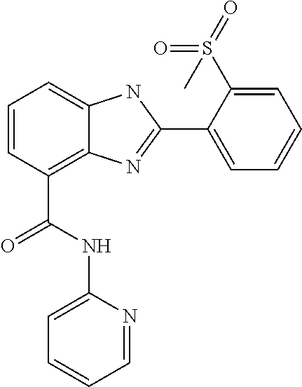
C1=CC(C(NC2=CC=CC=N2)=O)=C2C(=C1)NC(C1=CC=CC=C1S(=O)(=O)C)=N2
